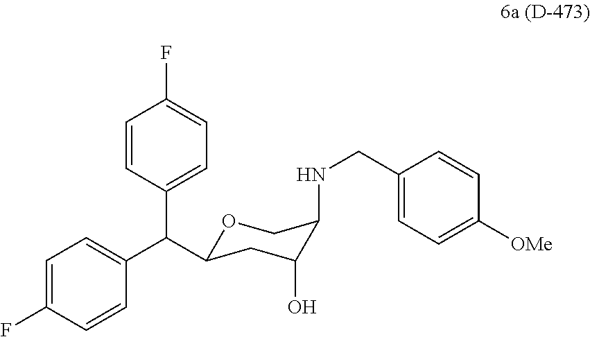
O1C(C(C2=CC=C(F)C=C2)C2=CC=C(F)C=C2)CC(O)C(NCC2=CC=C([OMe])C=C2)C1
